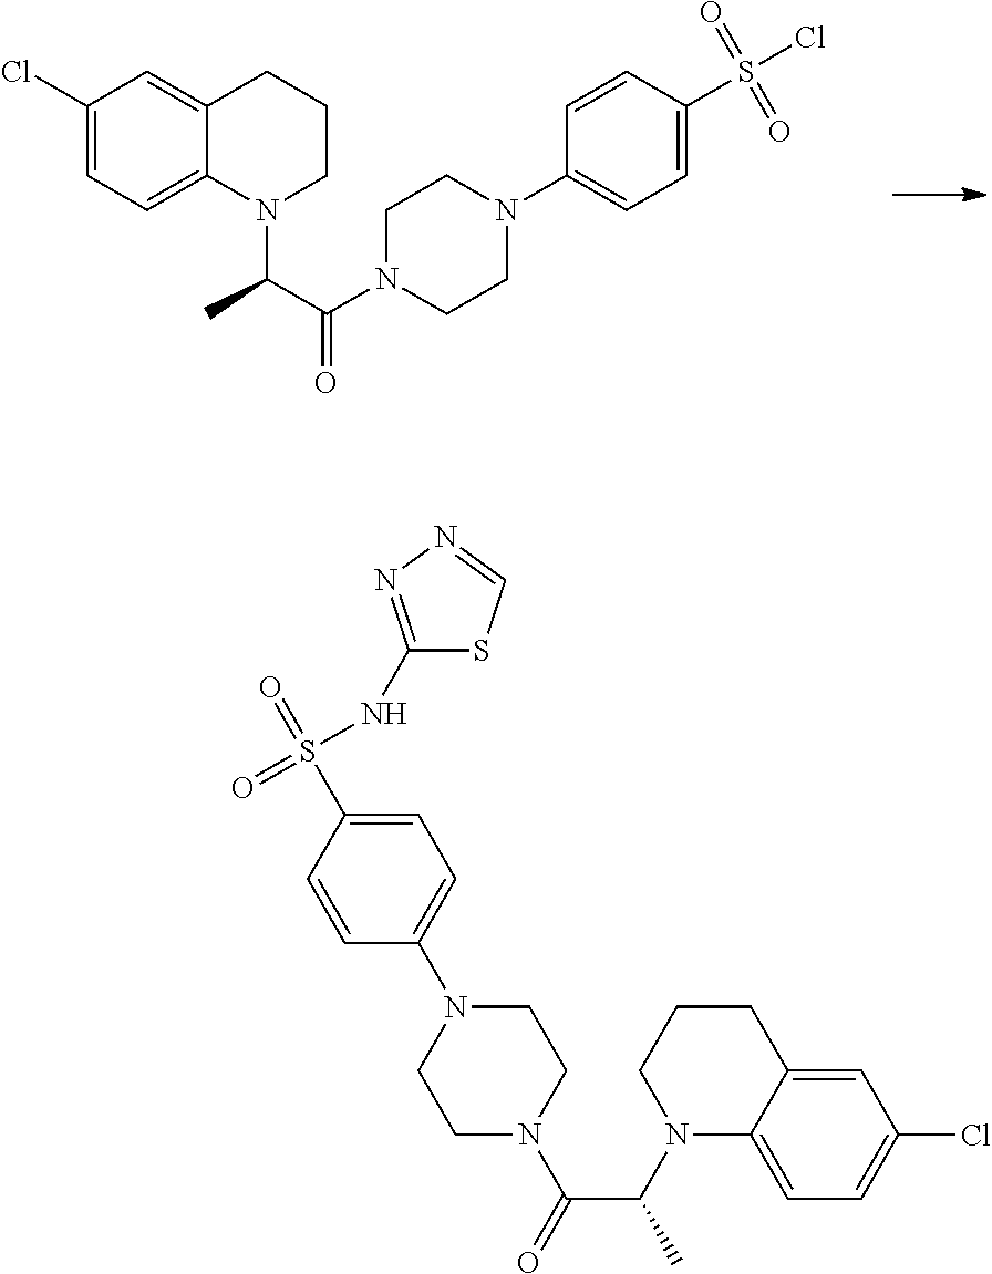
C12=CC(Cl)=CC=C1N(C(C(N1CCN(C3=CC=C(S(=O)(Cl)=O)C=C3)CC1)=O)C)CCC2.C12=CC(Cl)=CC=C1N(C(C(N1CCN(C3=CC=C(S(NC4=NN=CS4)(=O)=O)C=C3)CC1)=O)C)CCC2
